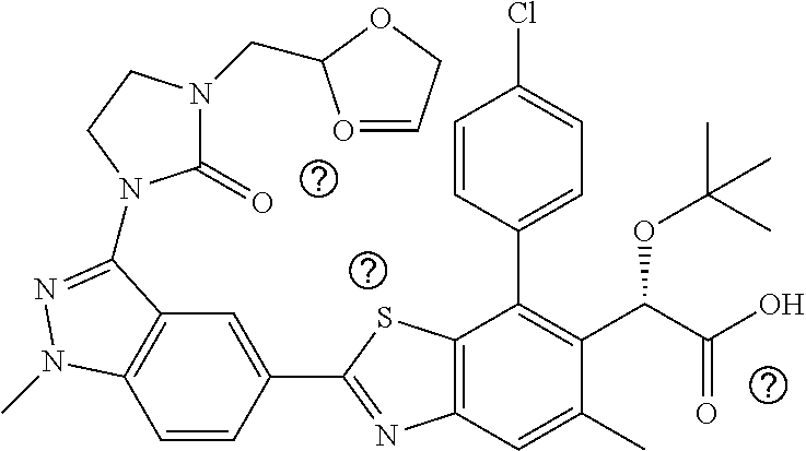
C1=CC(C2=NC3=C(S2)C(C2=CC=C(Cl)C=C2)=C(C(C(O)=O)OC(C)(C)C)C(C)=C3)=CC2=C1N(C)N=C2N1C(=O)N(CC2O=CCO2)CC1
